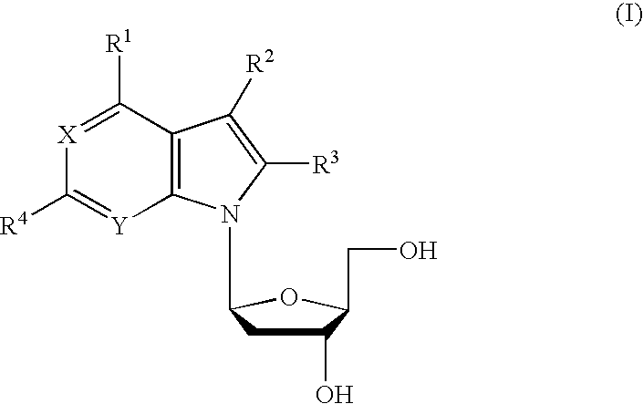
C12=C([Y]=C([R4])[X]=C1[R1])N(C1CC(O)C(CO)O1)C([R3])=C2[R2]
